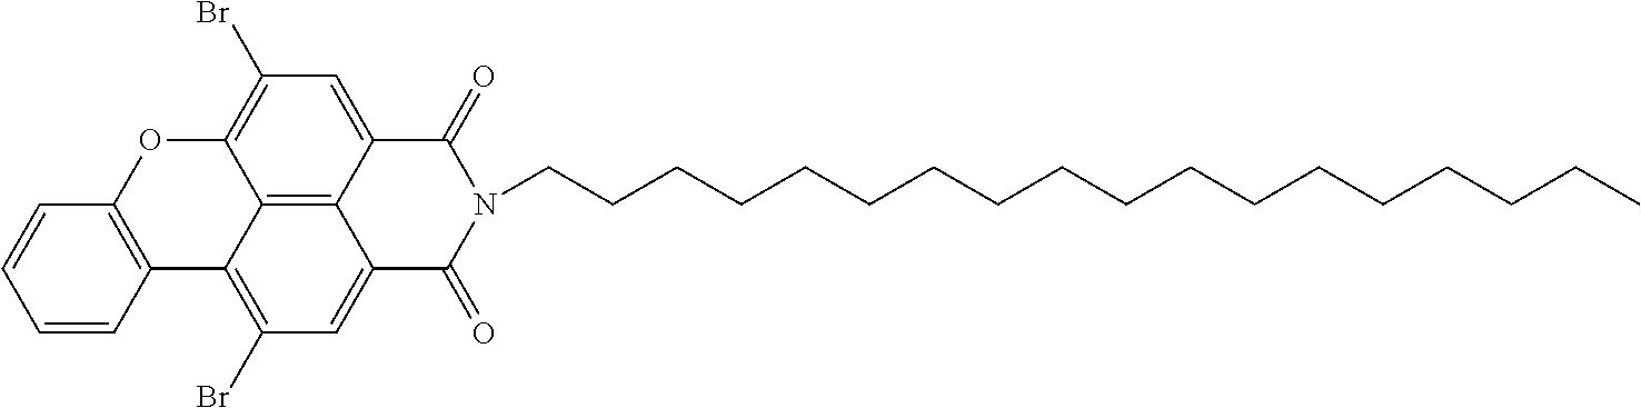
C(CCCCCCCCCCCCCCCCC)N1C(=O)C2=CC(Br)=C3C4=C2C(=CC(Br)=C4OC2=C3C=CC=C2)C1=O
